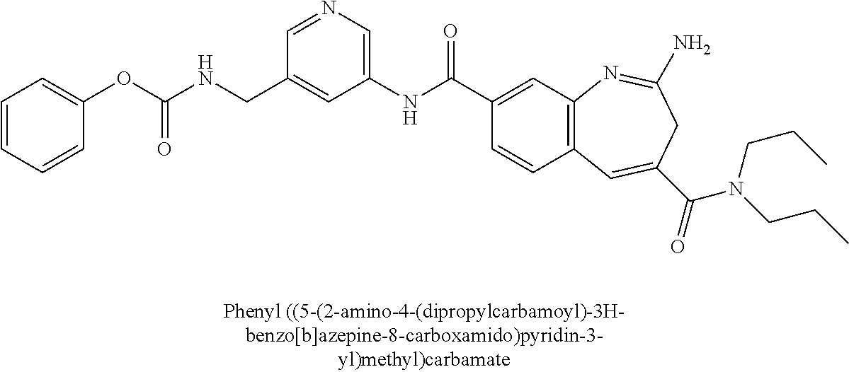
O(C(NCC1=CC(NC(C2=CC3=C(C=C2)C=C(C(=O)N(CCC)CCC)CC(N)=N3)=O)=CN=C1)=O)C1=CC=CC=C1
